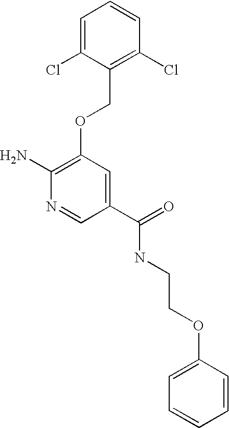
C1(Cl)=C(COC2=C(N)N=CC(C(=O)NCCOC3=CC=CC=C3)=C2)C(Cl)=CC=C1
